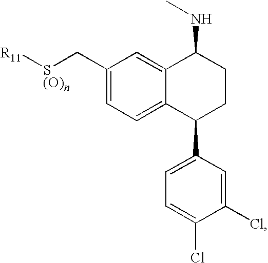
C1(C[S(O)n][R11])=CC=C2C(=C1)C(NC)CCC2C1=CC=C(Cl)C(Cl)=C1
